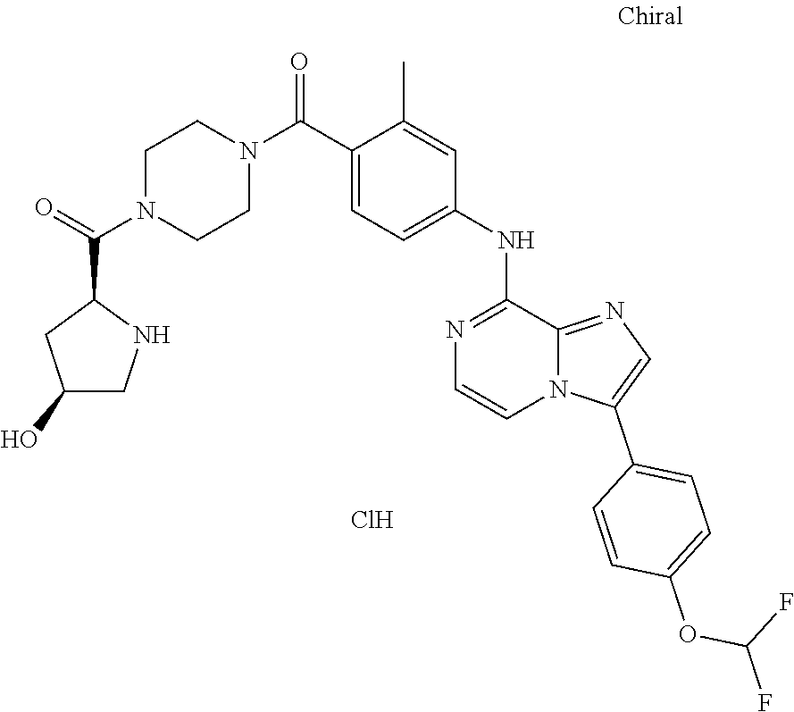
C1=C(NC2=NC=CN3C2=NC=C3C2=CC=C(OC(F)F)C=C2)C=C(C)C(C(N2CCN(C(C3CC(O)CN3)=O)CC2)=O)=C1.Cl
